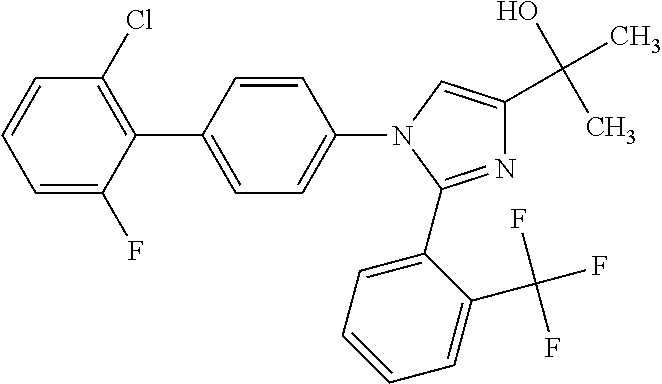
C1=C(F)C(C2=CC=C(N3C=C(C(O)(C)C)N=C3C3=CC=CC=C3C(F)(F)F)C=C2)=C(Cl)C=C1
